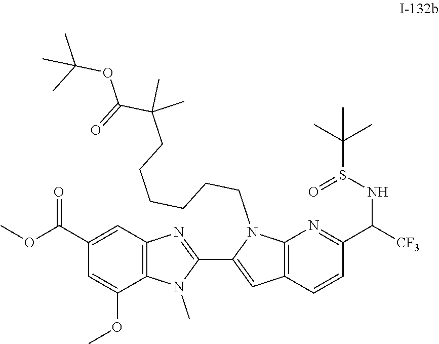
S(=O)(NC(C1=NC2=C(C=C(C3=NC4=C(N3C)C(OC)=CC(C(OC)=O)=C4)N2CCCCCCC(C(OC(C)(C)C)=O)(C)C)C=C1)[CF3])C(C)(C)C
